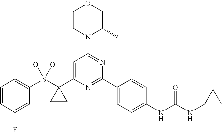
C1=CC(F)=CC(S(C2(C3=CC(N4C(C)COCC4)=NC(C4=CC=C(NC(NC5CC5)=O)C=C4)=N3)CC2)(O)O)=C1C
